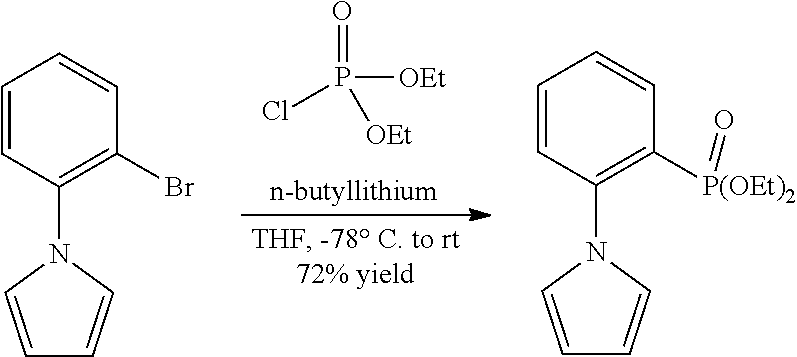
O=P(Cl)([OEt])[OEt].N1(C2=C(Br)C=CC=C2)C=CC=C1.C1([P(OEt)2]=O)=C(N2C=CC=C2)C=CC=C1
